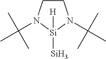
[Si][Si]1([H])N(C(C)(C)C)CCN1C(C)(C)C
